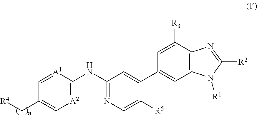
[A2]1=C(NC2=NC=C([R5])C(C3=CC4=C(C([R3])=C3)N=C([R2])N4[R1])=C2)[A1]=CC(C[R4])=C1
